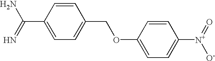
C1=CC(C(=N)N)=CC=C1COC1=CC=C([N+](=O)[O-])C=C1
